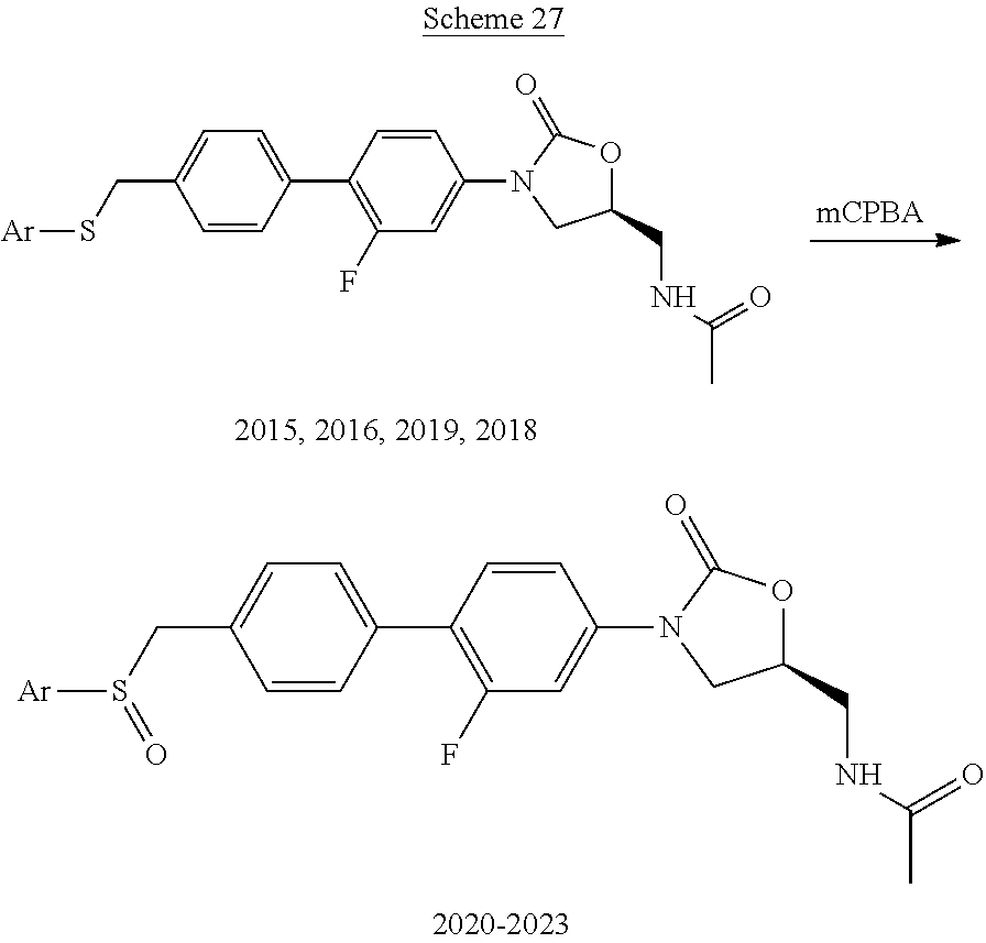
C1(C2=C(F)C=C(N3CC(CNC(C)=O)OC3=O)C=C2)=CC=C(CS([Ar])=O)C=C1.C1(C2=C(F)C=C(N3CC(CNC(C)=O)OC3=O)C=C2)=CC=C(CS[Ar])C=C1
